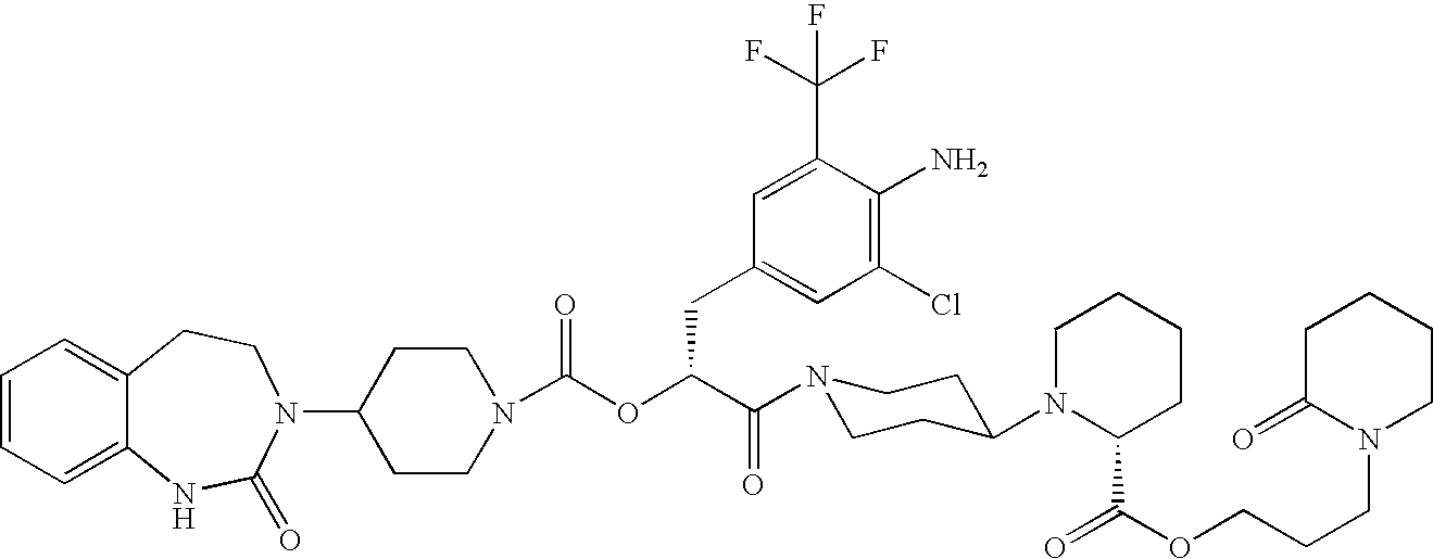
C1=CC=C2C(=C1)CCN(C1CCN(C(OC(C(N3CCC(N4C(C(=O)OCCCN5CCCCC5=O)CCCC4)CC3)=O)CC3=CC(Cl)=C(N)C(C(F)(F)F)=C3)=O)CC1)C(=O)N2
